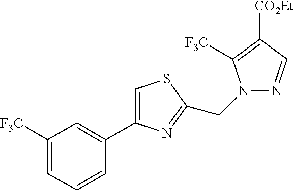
C1([F3C])=CC=CC(C2=CSC(CN3N=CC([CO2Et])=C3[F3C])=N2)=C1
